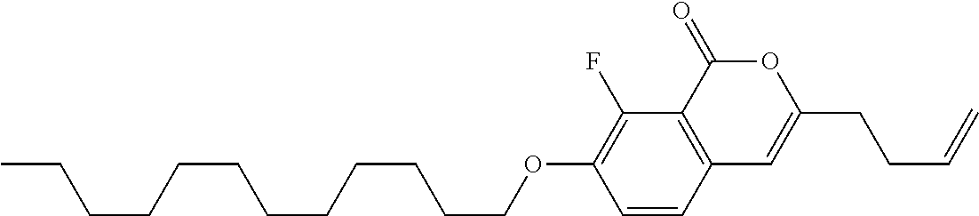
C1=CC2=C(C(F)=C1OCCCCCCCCCCCC)C(=O)OC(CCC=C)=C2
